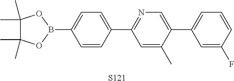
C1=CC(C2=NC=C(C3=CC=CC(F)=C3)C(C)=C2)=CC=C1B1OC(C)(C)C(C)(C)O1.[S121]
